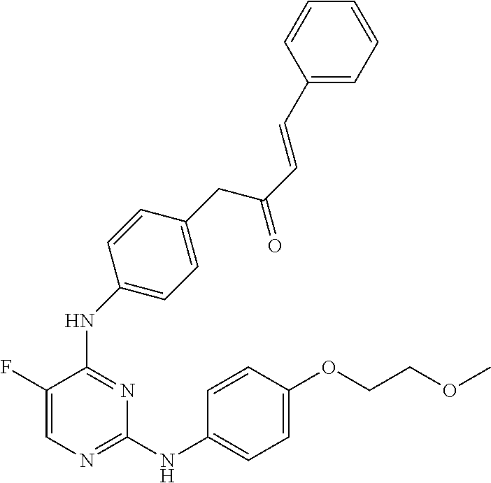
N(C1=NC=C(F)C(NC2=CC=C(CC(C=CC3=CC=CC=C3)=O)C=C2)=N1)C1=CC=C(OCCOC)C=C1
